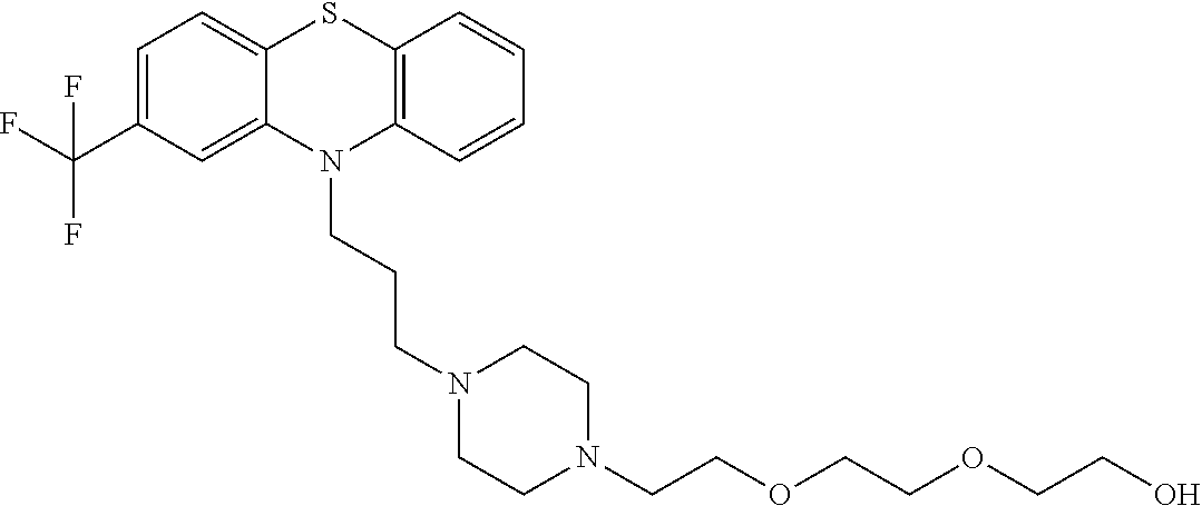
C1=C(C(F)(F)F)C=C2C(=C1)SC1=C(N2CCCN2CCN(CCOCCOCCO)CC2)C=CC=C1
